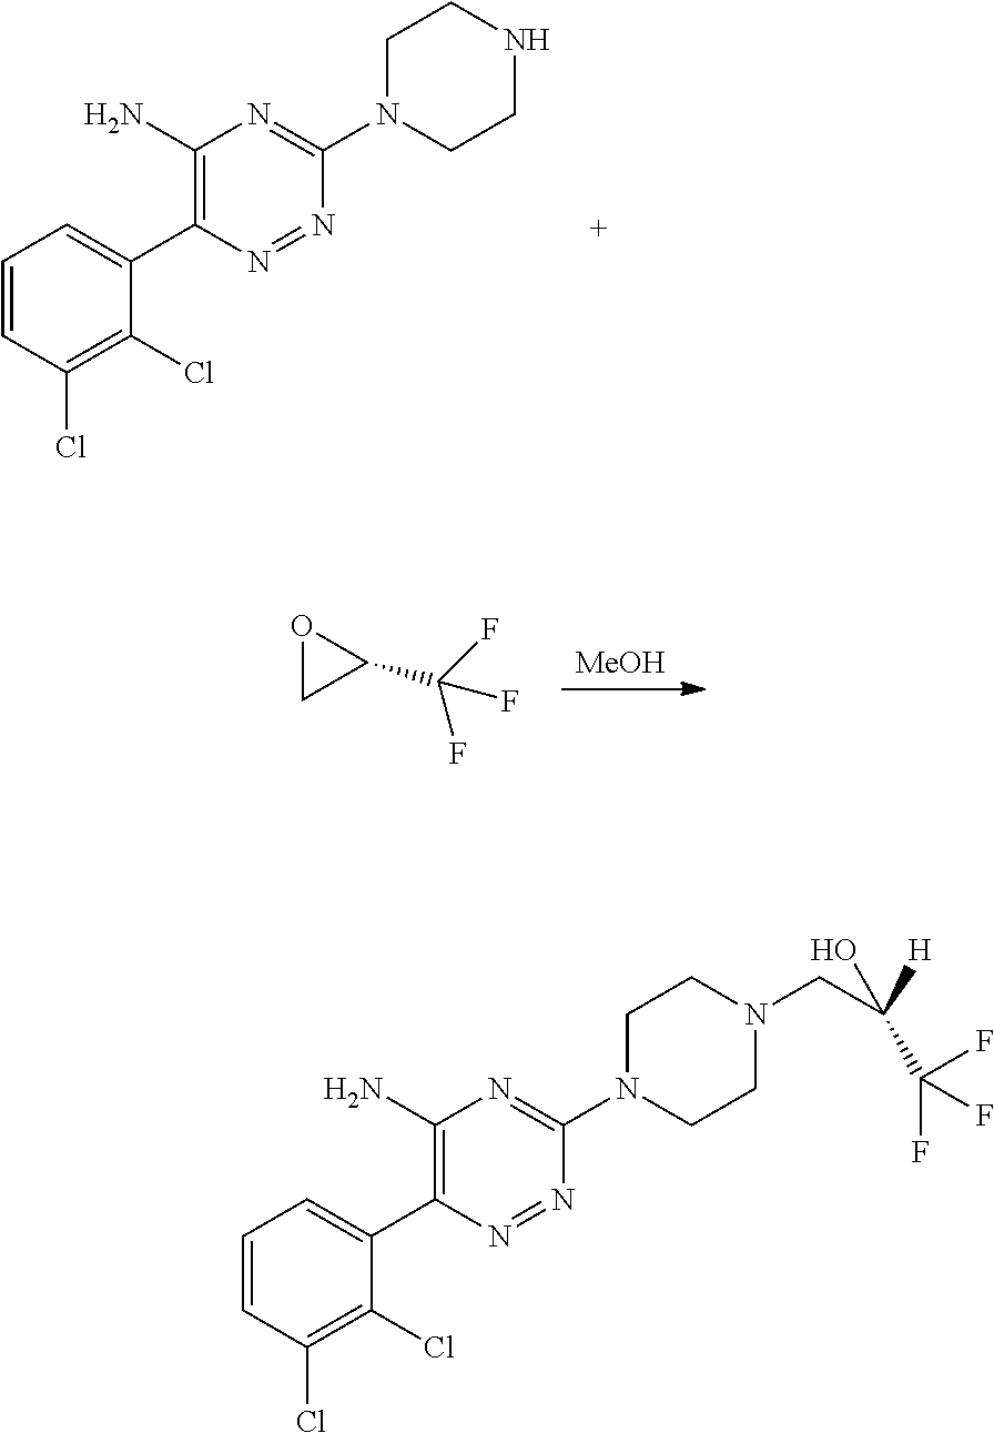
C1(N)=C(C2=CC=CC(Cl)=C2Cl)N=NC(N2CCNCC2)=N1.[MeOH].O1CC1C(F)(F)F.C1(N)=C(C2=CC=CC(Cl)=C2Cl)N=NC(N2CCN(CC(C(F)(F)F)([H])O)CC2)=N1
